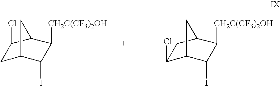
C1C2C(I)C([CH2C(CF3)2OH])C(C1Cl)C2.C1(Cl)C2C(I)C([CH2C(CF3)2OH])C(C1)C2
